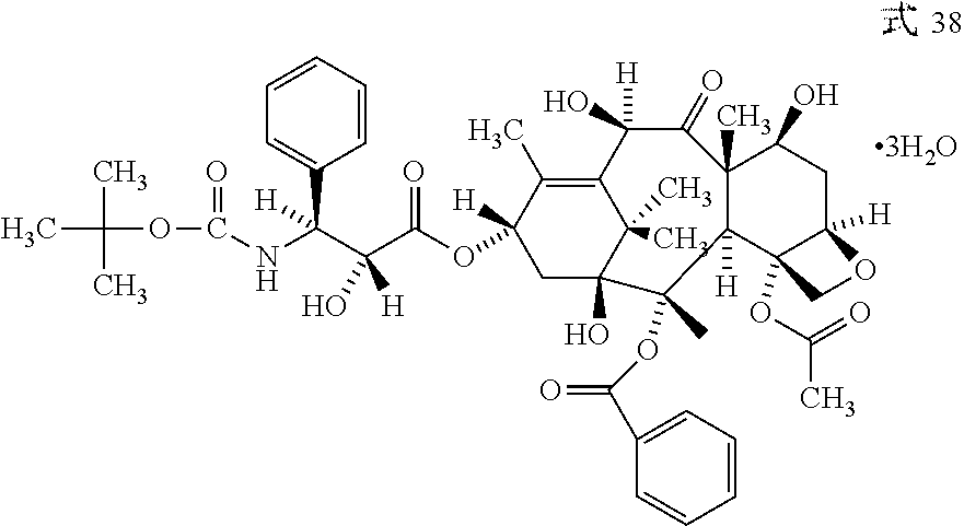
CC(C)(C)OC(=O)NC(C1=CC=CC=C1)(C(C(=O)OC1([H])CC2(O)C(C)(C)C(=C1C)C([H])(O)C(=O)C1(C)C([H])(C3(OC(C)=O)C([H])(CC1O)OC3)C2(OC(=O)C1=CC=CC=C1)C)([H])O)[H]
